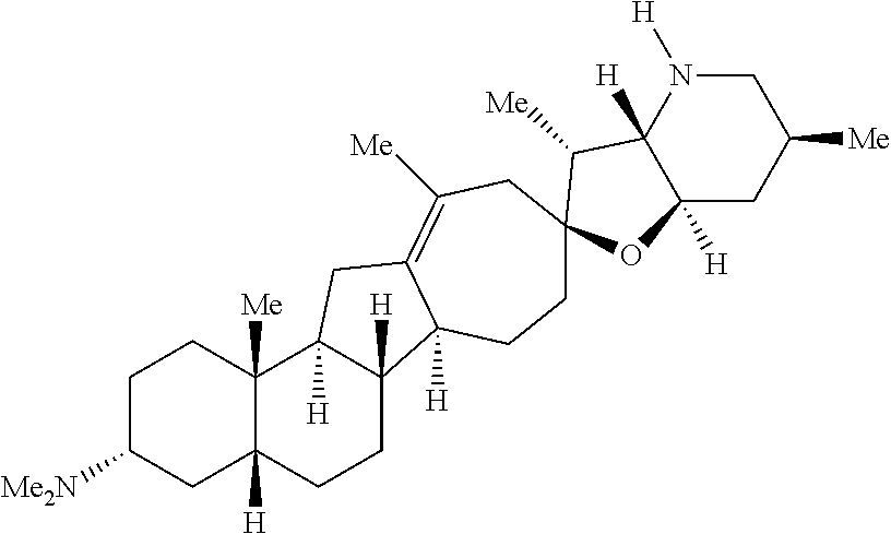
C1C([Me2N])CC2([H])C([Me])(C1)C1([H])C([H])(CC2)C2([H])C(=C([Me])CC3(CC2)C([Me])C2([H])C([H])(CC([Me])CN2[H])O3)C1
